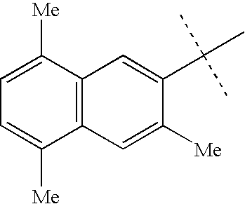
C12=C(C=C([Me])C(C(C)(C)C)=C1)C([Me])=CC=C2[Me]
